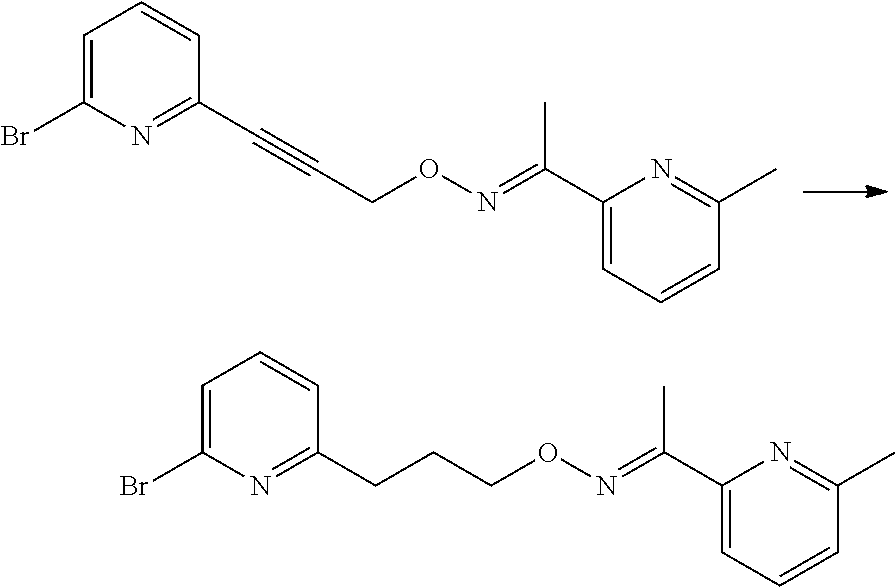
C1=C(Br)N=C(C#CCON=C(C2=CC=CC(C)=N2)C)C=C1.C1=C(Br)N=C(CCCON=C(C2=CC=CC(C)=N2)C)C=C1
